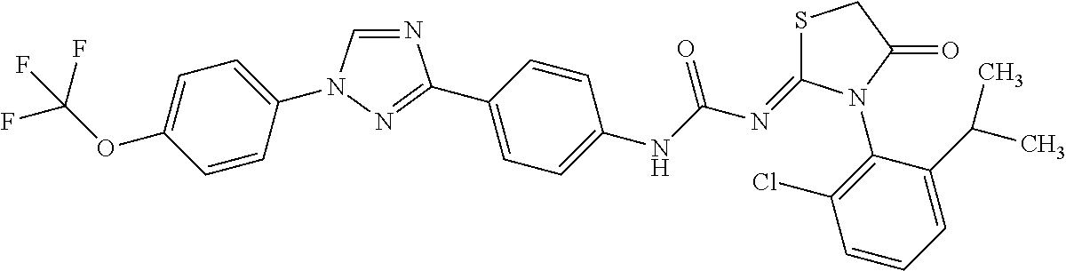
C1=C(OC(F)(F)F)C=CC(N2C=NC(C3=CC=C(NC(N=C4SCC(=O)N4C4=C(Cl)C=CC=C4C(C)C)=O)C=C3)=N2)=C1
